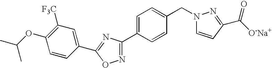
CC(OC1=C([F3C])C=C(C2=NC(C3=CC=C(CN4C=CC(C(=O)[O-Na+])=N4)C=C3)=NO2)C=C1)C
